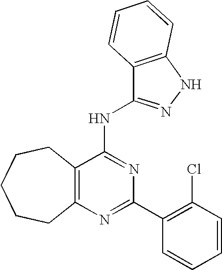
C12=C(N=C(C3=C(Cl)C=CC=C3)N=C1NC1=NNC3=C1C=CC=C3)CCCCC2
